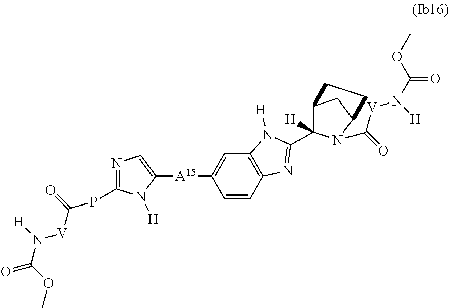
C1=CC2=C(C=C1[A15]C1=CN=C(PC([V]N([H])C(OC)=O)=O)N1[H])N([H])C(C1([H])C3CC(CC3)N1C(=O)[V]N([H])C(=O)OC)=N2
